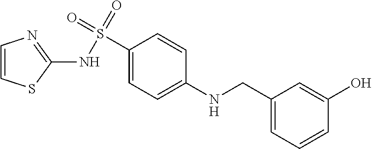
C1(CNC2=CC=C(S(=O)(=O)NC3=NC=CS3)C=C2)=CC=CC(O)=C1
